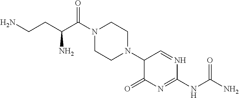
C1(N2CCN(C(C(CCN)N)=O)CC2)C(=O)N=C(NC(N)=O)N=C1
